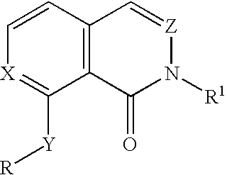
C1=C[X]=C([Y][R])C2=C1C=[Z]N([R1])C2=O
